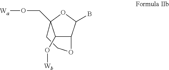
C12C(B)OC(CO[Wa])(CCO1)C2O[Wb]
